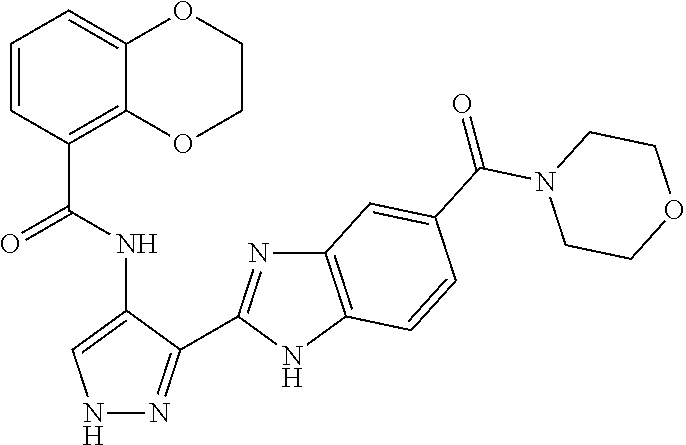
C1=C2C(=C(C(NC3=CNN=C3C3=NC4=C(N3)C=CC(C(N3CCOCC3)=O)=C4)=O)C=C1)OCCO2
